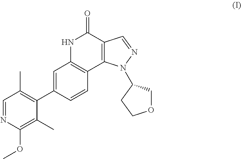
C1=NC(OC)=C(C)C(C2=CC3=C(C=C2)C2=C(C(=O)N3)C=NN2C2COCC2)=C1C
